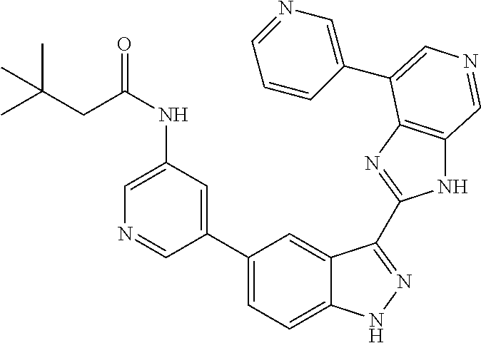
C1=C(NC(CC(C)(C)C)=O)C=C(C2=CC=C3C(=C2)C(C2=NC4=C(N2)C=NC=C4C2=CN=CC=C2)=NN3)C=N1
